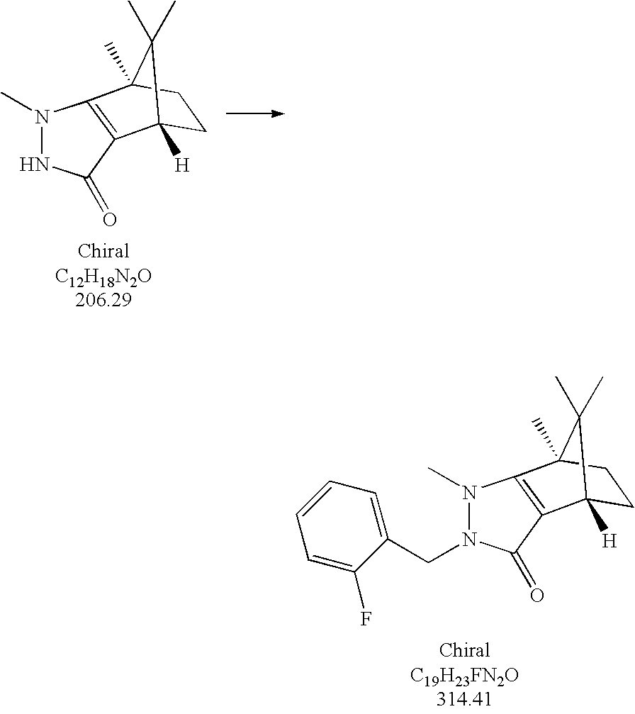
N1(C)NC(=O)C2=C1C1(C)CCC2([H])C1(C)C.N1(C)N(CC2=CC=CC=C2F)C(=O)C2=C1C1(C)CCC2([H])C1(C)C
